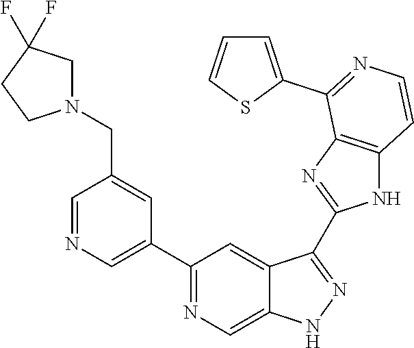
C1=NC=C(C2=NC=C3C(=C2)C(C2=NC4=C(N2)C=CN=C4C2=CC=CS2)=NN3)C=C1CN1CC(F)(F)CC1
